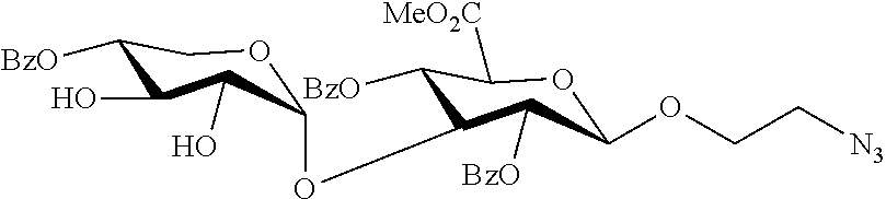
C1(OC2C([BzO])C([MeO2C])OC(OCC[N3])C2[BzO])OCC([BzO])C(O)C1O
